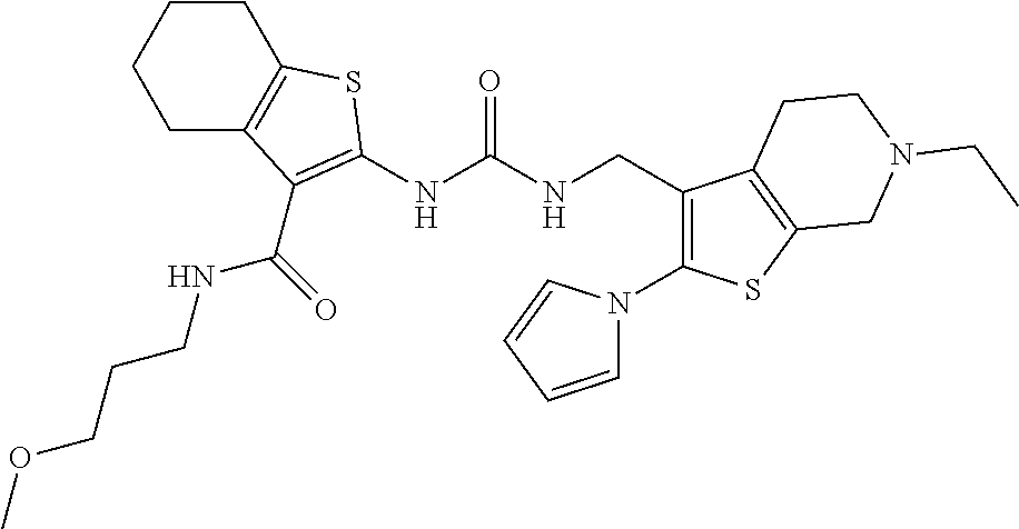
C1C2=C(CCC1)SC(NC(NCC1=C(N3C=CC=C3)SC3=C1CCN(CC)C3)=O)=C2C(NCCCOC)=O
